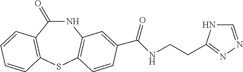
C1(=O)NC2=C(SC3=C1C=CC=C3)C=CC(C(NCCC1=NN=CN1)=O)=C2
